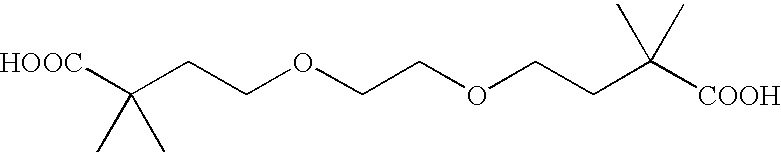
[HOOC]C(CCOCCOCCC([COOH])(C)C)(C)C
